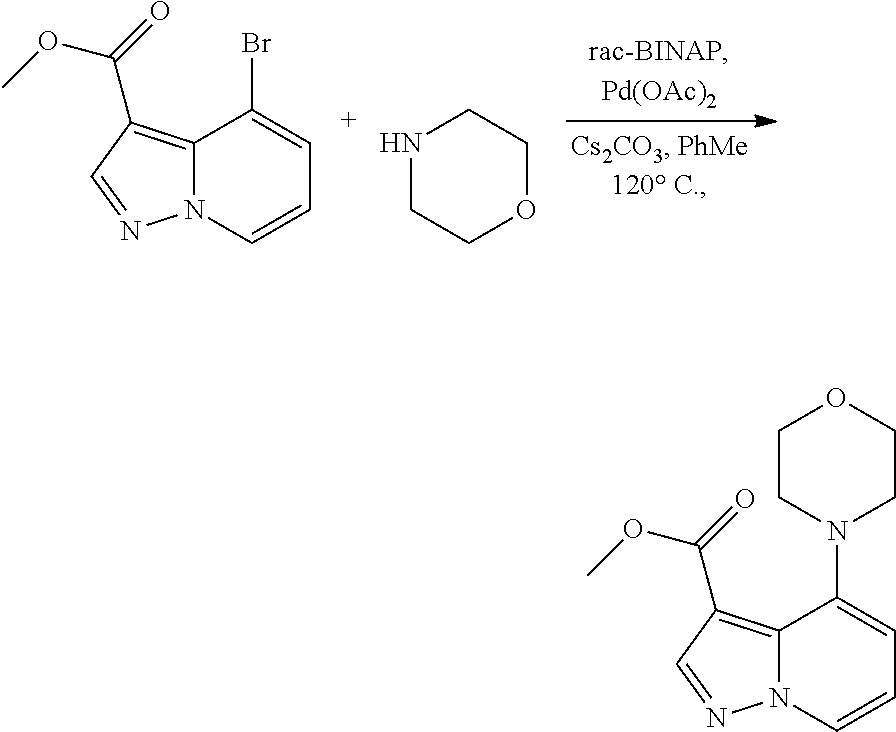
C12=C(C(=O)OC)C=NN1C=CC=C2Br.C1NCCOC1.C12=C(C(=O)OC)C=NN1C=CC=C2N1CCOCC1
